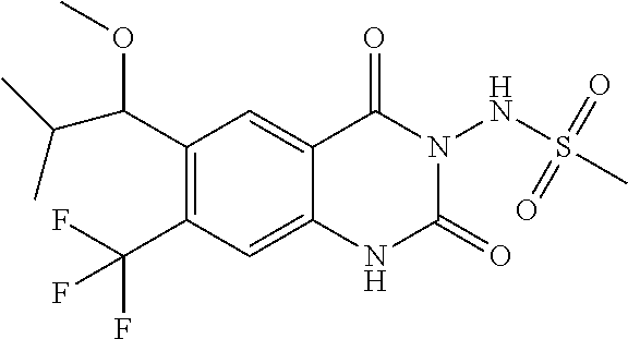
C1(C(OC)C(C)C)=C(C(F)(F)F)C=C2C(=C1)C(=O)N(NS(C)(=O)=O)C(=O)N2
